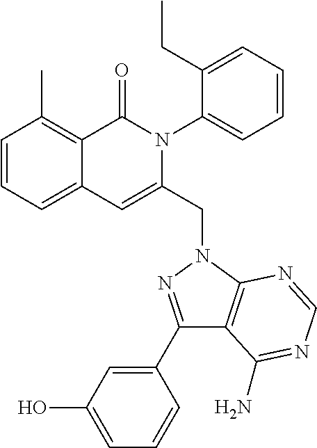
C1=CC=C2C(=C1C)C(=O)N(C1=CC=CC=C1CC)C(CN1C3=C(C(C4=CC(O)=CC=C4)=N1)C(N)=NC=N3)=C2
